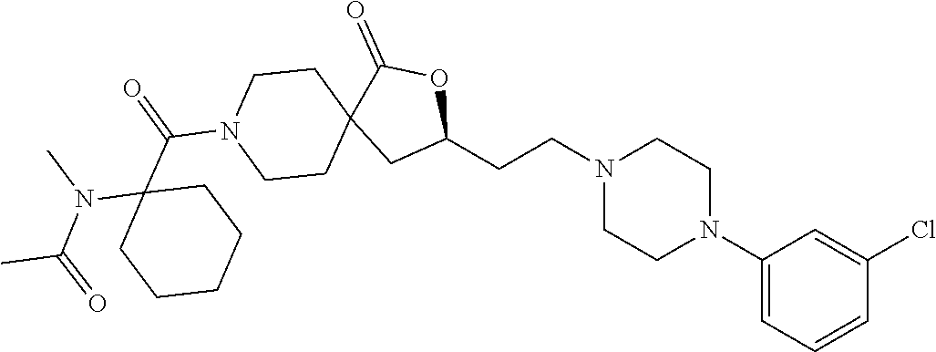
C1(N2CCN(CCC3OC(=O)C4(C3)CCN(C(C3(N(C(C)=O)C)CCCCC3)=O)CC4)CC2)=CC=CC(Cl)=C1
